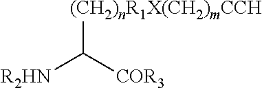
C([R2HN])([COR3])[(CH2)nR1X(CH2)mCCH]
